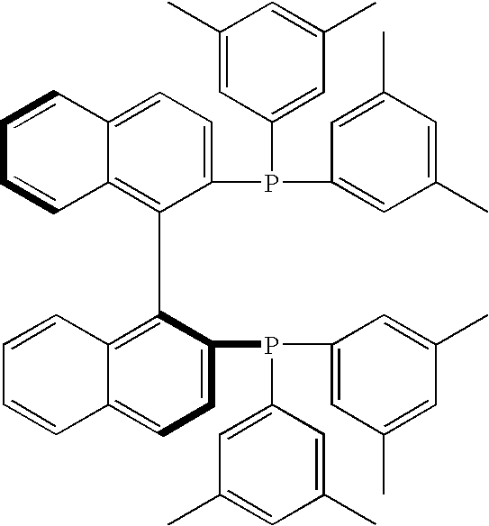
C12=C(C3=C4C(=CC=C3P(C3=CC(C)=CC(C)=C3)C3=CC(C)=CC(C)=C3)C=CC=C4)C(P(C3=CC(C)=CC(C)=C3)C3=CC(C)=CC(C)=C3)=CC=C1C=CC=C2
